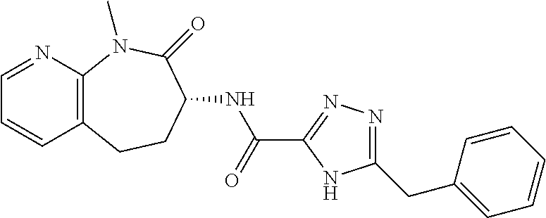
C1=NC2=C(C=C1)CCC(NC(=O)C1=NN=C(CC3=CC=CC=C3)N1)C(=O)N2C
